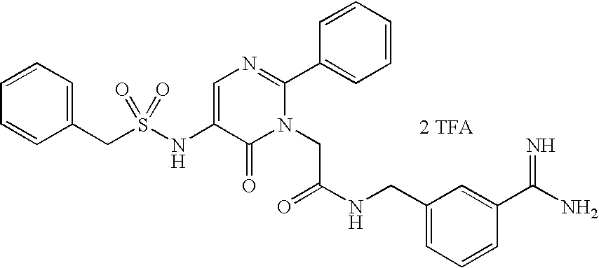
C1(CS(NC2=CN=C(C3=CC=CC=C3)N(CC(NCC3=CC=CC(C(N)=N)=C3)=O)C2=O)(=O)=O)=CC=CC=C1.[2 TFA]
